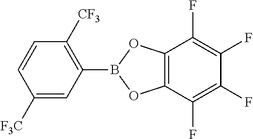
C1([F3C])=CC(B2OC3=C(O2)C(F)=C(F)C(F)=C3F)=C([CF3])C=C1
